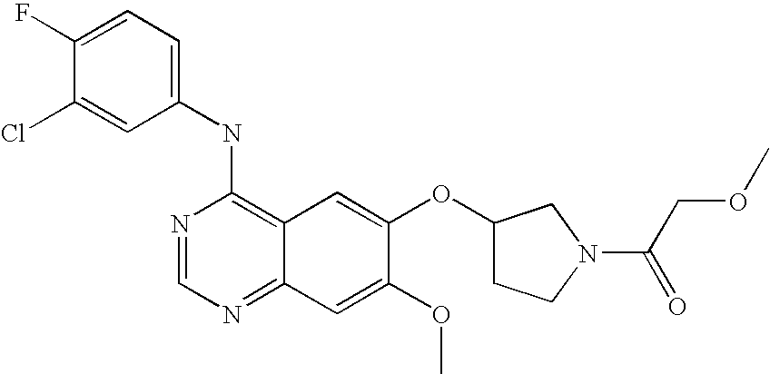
C1(NC2=C3C(=NC=N2)C=C(OC)C(OC2CCN(C(COC)=O)C2)=C3)=CC=C(F)C(Cl)=C1
